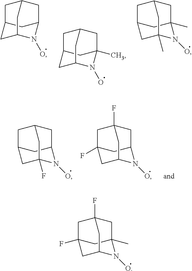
C12CC3CC(N(O)C(C1)C3)C2.C12CC3(C)CC(C1)CC(C2)N3O.C12(C)CC3CC(C1)CC(C)(N2O)C3.C12CC3CC(C1)CC(F)(N2O)C3.C12CC3(F)CC(F)(C1)CC(N2O)C3.C12(C)CC3(F)CC(F)(C1)CC(N2O)C3
